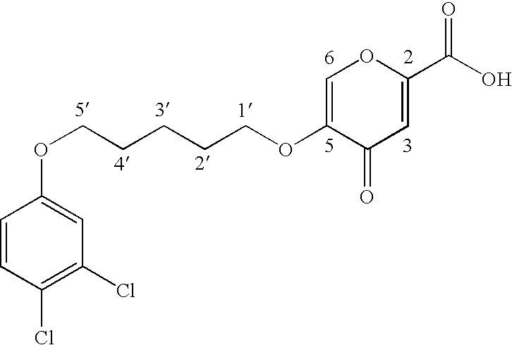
C1=CC(Cl)=C(Cl)C=C1OCCCCCOC1=COC(C(O)=O)=CC1=O
